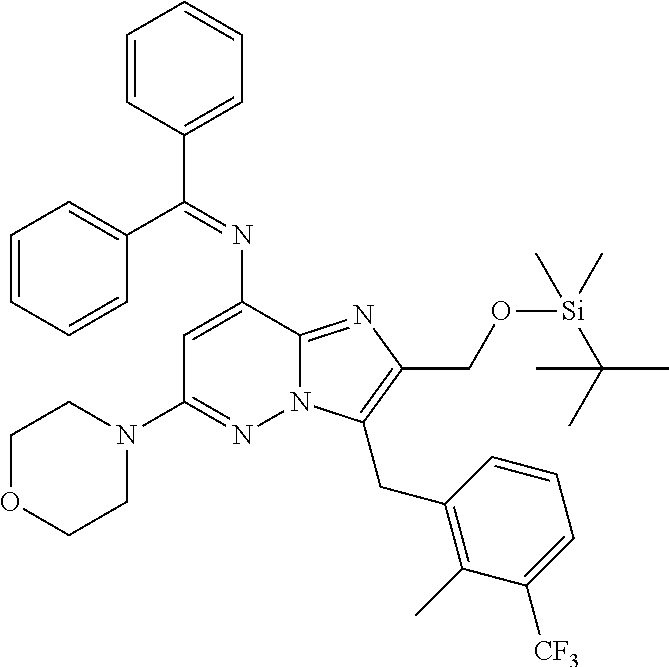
C1OCCN(C2=NN3C(=NC(CO[Si](C)(C(C)(C)C)C)=C3CC3=C(C)C([CF3])=CC=C3)C(N=C(C3=CC=CC=C3)C3=CC=CC=C3)=C2)C1
